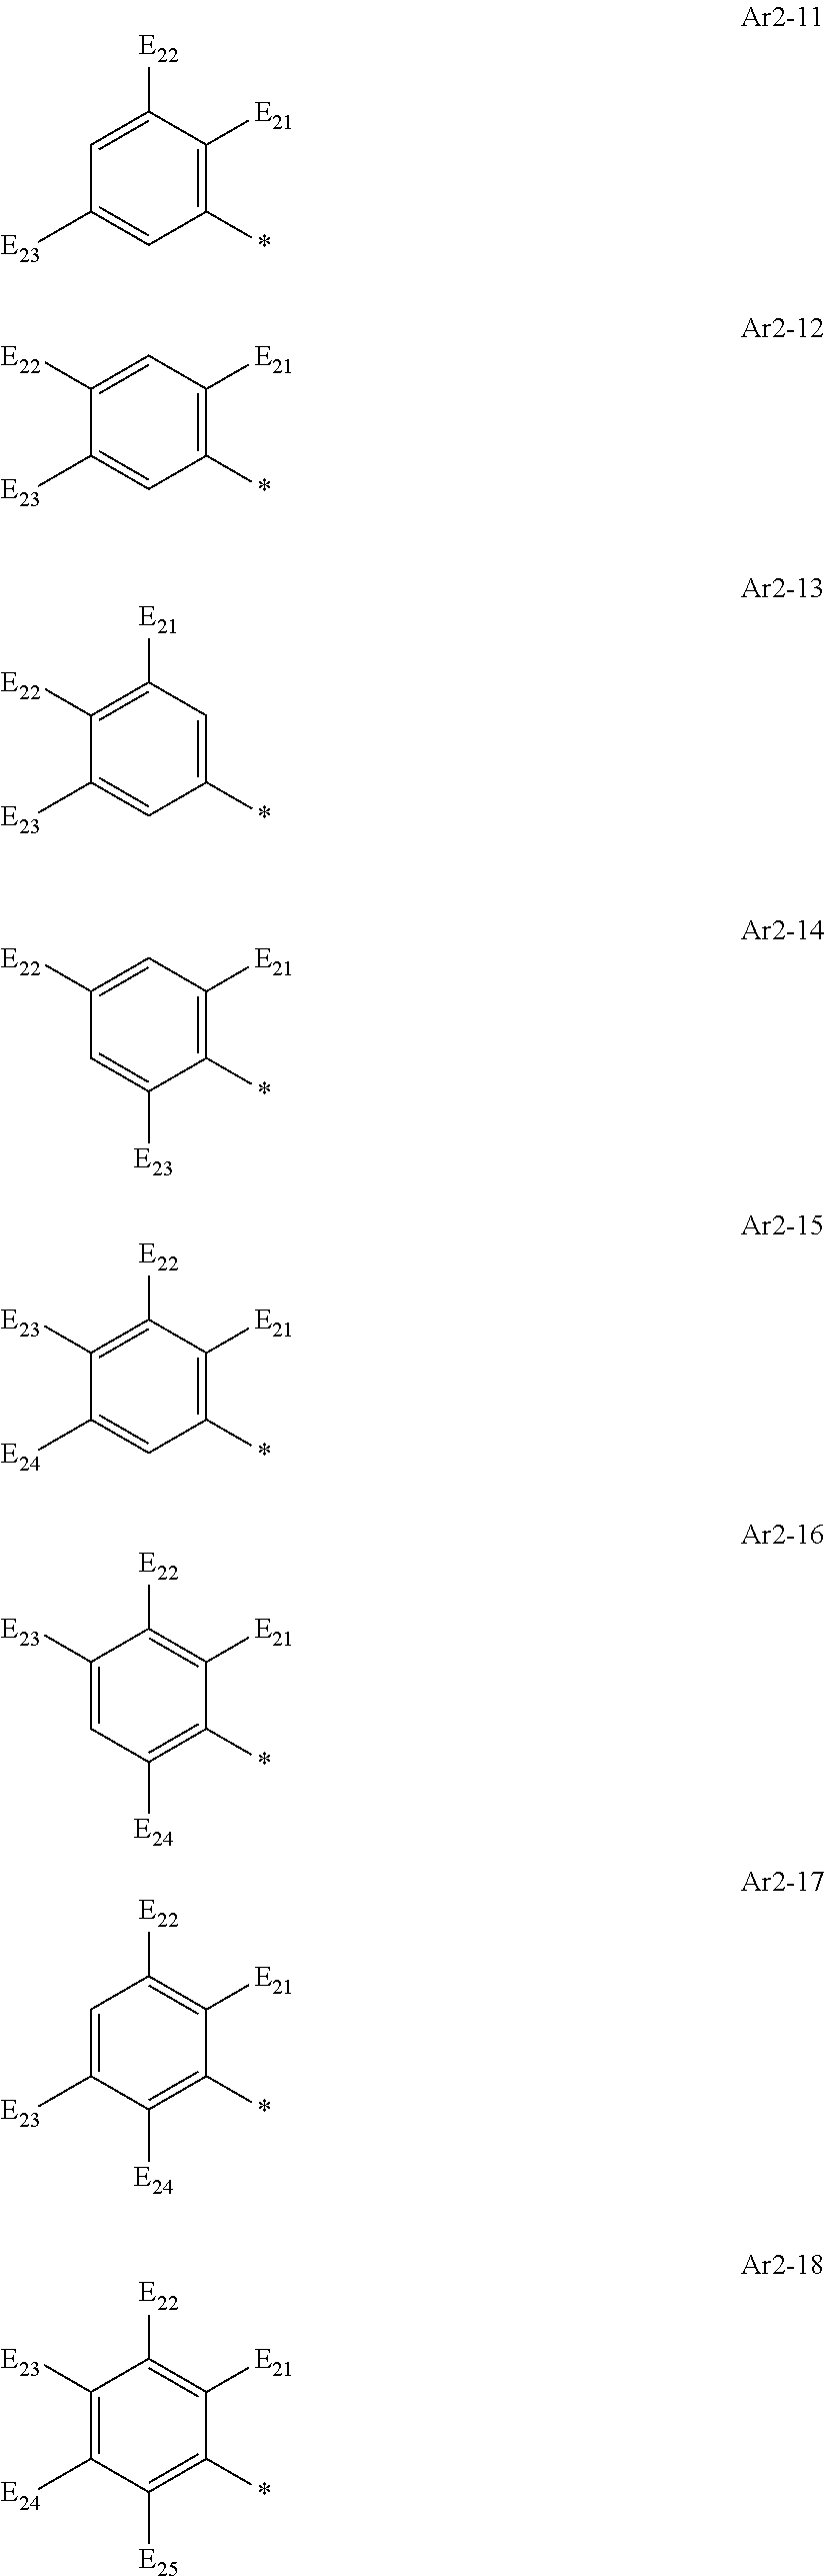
C1([E23])=CC(*)=C([E21])C([E22])=C1.C1([E23])=CC(*)=C([E21])C=C1[E22].C1([E23])=CC(*)=CC([E21])=C1[E22].C1=C([E23])C(*)=C([E21])C=C1[E22].C1([E24])=CC(*)=C([E21])C([E22])=C1[E23].C1=C([E23])C([E22])=C([E21])C(*)=C1[E24].C1([E23])=CC([E22])=C([E21])C(*)=C1[E24].C1([E24])=C([E23])C([E22])=C([E21])C(*)=C1[E25]
